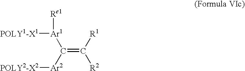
C(=C([R1])[R2])([Ar2][POLY2-X2])[Ar1]([POLY1-X1])[Re1]
